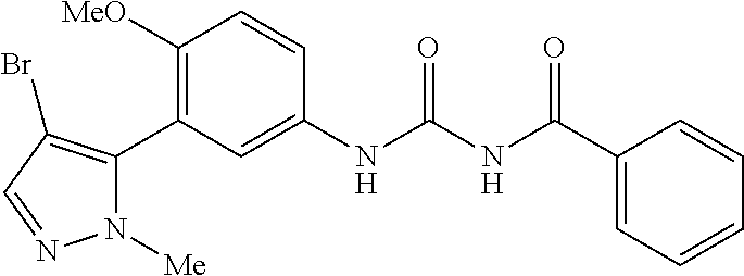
C1([OMe])=C(C2=C(Br)C=NN2[Me])C=C(NC(=O)NC(C2=CC=CC=C2)=O)C=C1
